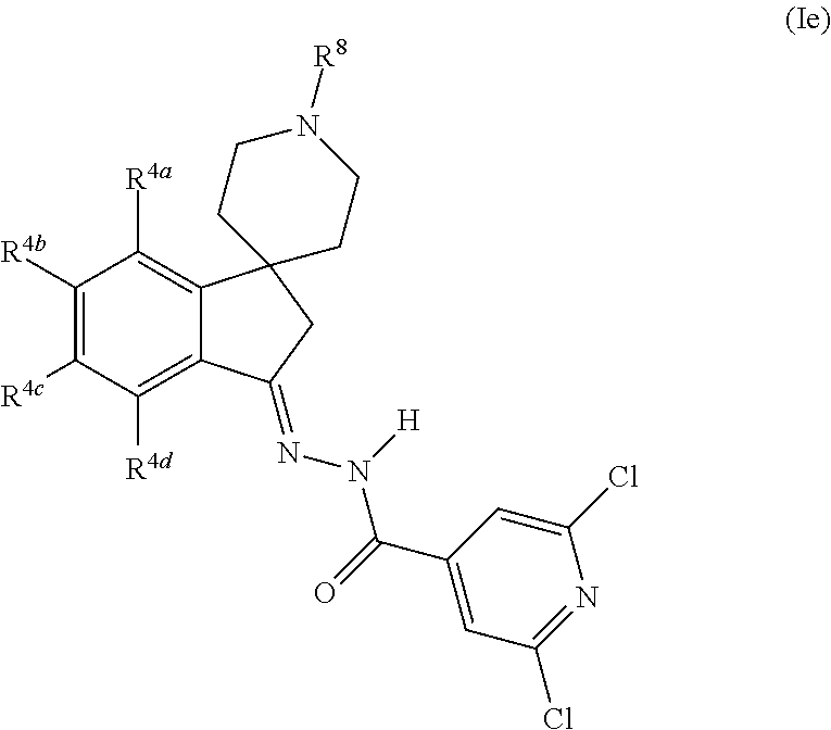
C1([R4b])=C([R4c])C([R4d])=C2C(=C1[R4a])C1(CC2=NN(C(C2=CC(Cl)=NC(Cl)=C2)=O)[H])CCN([R8])CC1
